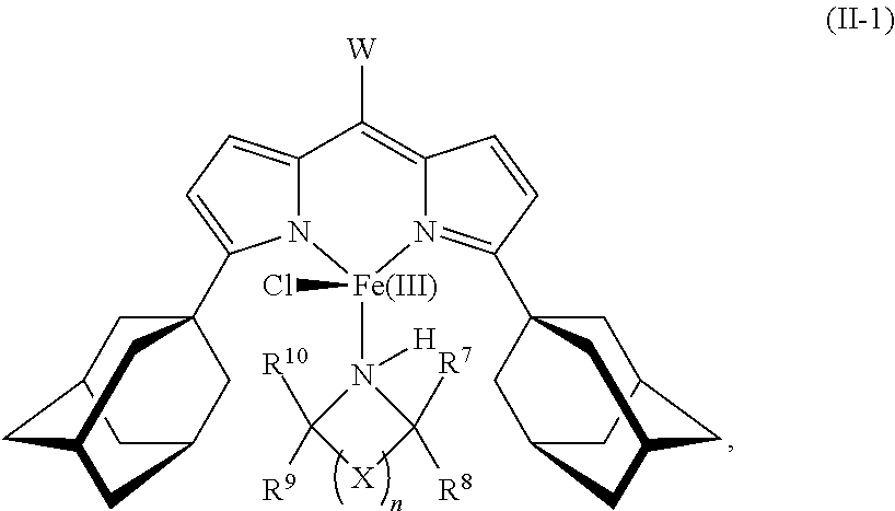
N12C(=CC=C1C13CC4CC(CC(C1)C4)C3)C([W])=C1C=CC(C34CC5CC(CC(C3)C5)C4)=N1[Fe]2(N1([H])C([R10])([R9])[X]C1([R7])[R8])Cl
